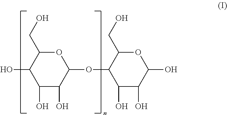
OC1C(O)C(O)C(OC2C(O)C(O)C(O)OC2CO)OC1CO
